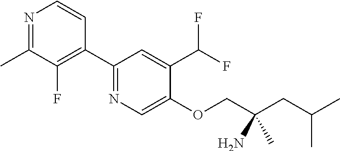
N1=C(C)C(F)=C(C2=NC=C(OCC(CC(C)C)(N)C)C(C(F)F)=C2)C=C1
